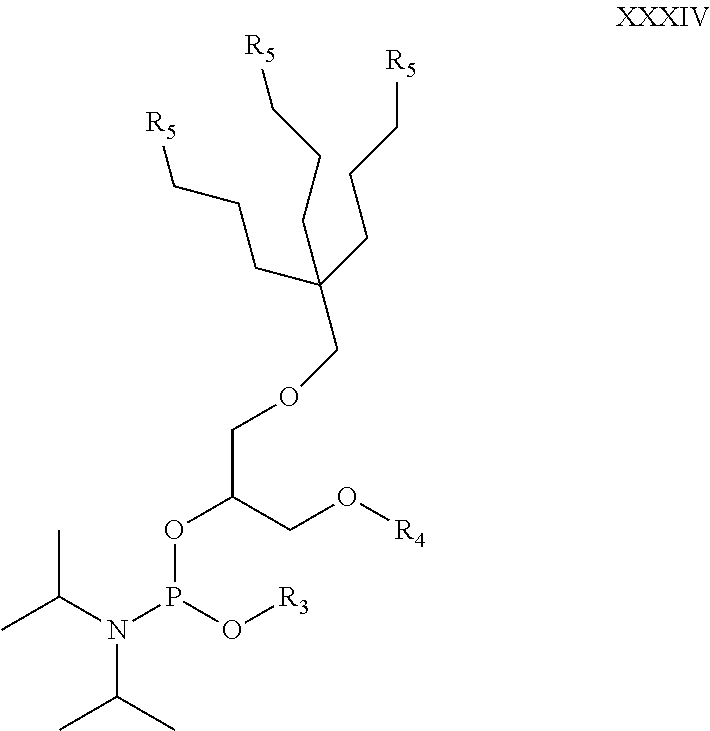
C(N(P(O[R3])OC(COCC(CCC[R5])(CCC[R5])CCC[R5])CO[R4])C(C)C)(C)C
